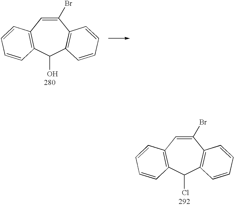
C1(Br)=CC2=C(C(O)C3=C1C=CC=C3)C=CC=C2.C1(Br)=CC2=C(C(Cl)C3=C1C=CC=C3)C=CC=C2
